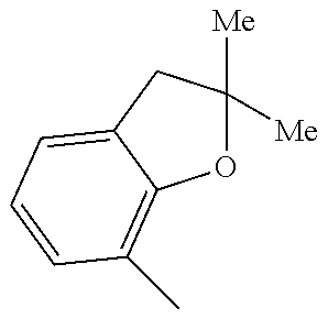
O1C([Me])([Me])CC2=CC=CC(C)=C12
